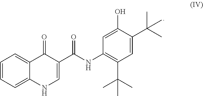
C1=CC=C2C(=C1)C(=O)C(C(=O)NC1=C(C(C)(C)C)C=C(C(C)(C)C)C(O)=C1)=CN2
